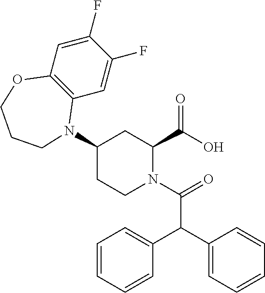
C1(F)=CC2=C(C=C1F)N(C1CC(C(O)=O)N(C(=O)C(C3=CC=CC=C3)C3=CC=CC=C3)CC1)CCCO2
